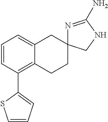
C1=CC(C2=CC=CS2)=C2C(=C1)CC1(CC2)N=C(N)NC1
